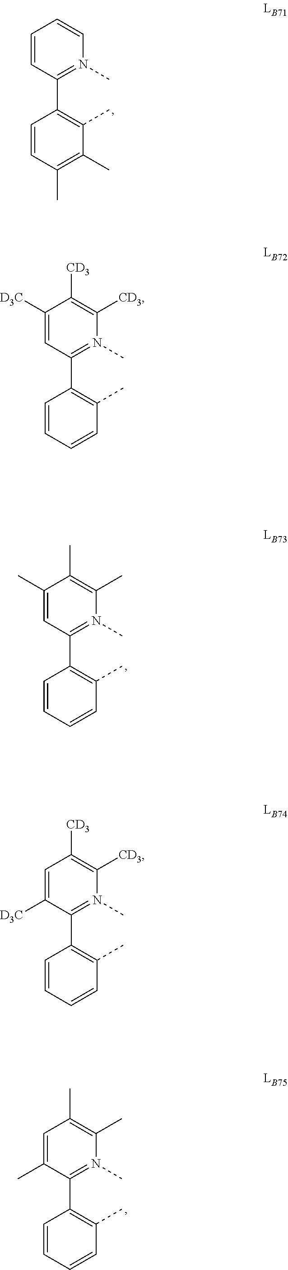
C1=CC(C2=C(C)C(C)=C(C)C=C2)=N(C)C=C1.C1(C)=CC(C2=C(C)C=CC=C2)=N(C)C(C)=C1C.C1=C([D3C])C(C2=C(C)C=CC=C2)=N(C)C([CD3])=C1[CD3].C1([D3C])=CC(C2=C(C)C=CC=C2)=N(C)C([CD3])=C1[CD3].C1=C(C)C(C2=C(C)C=CC=C2)=N(C)C(C)=C1C
